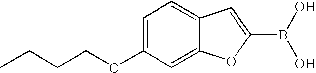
C1=C(OCCCC)C=C2C(=C1)C=C(B(O)O)O2
